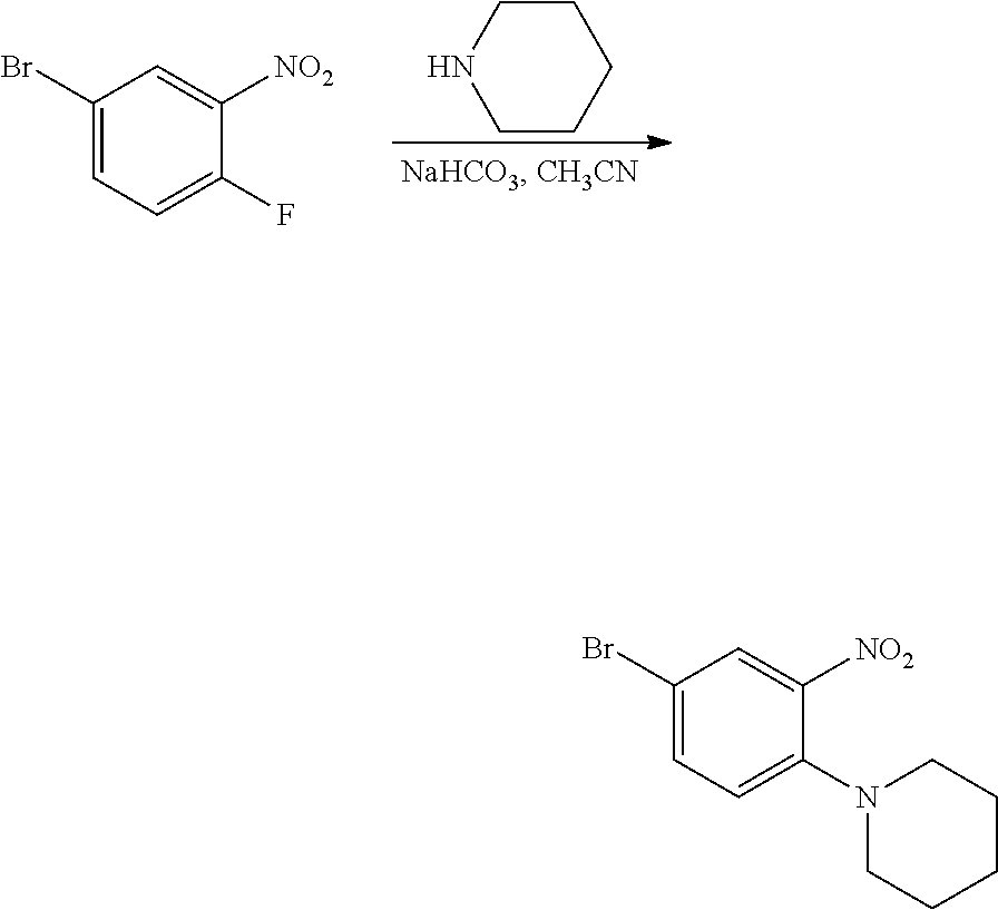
C1(Br)=CC=C(F)C([NO2])=C1.C1CCCCN1.C1(Br)=CC=C(N2CCCCC2)C([NO2])=C1
